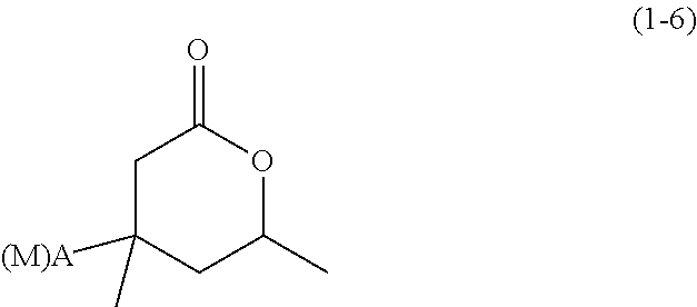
C1C(C)OC(=O)CC1([(M)A])C
